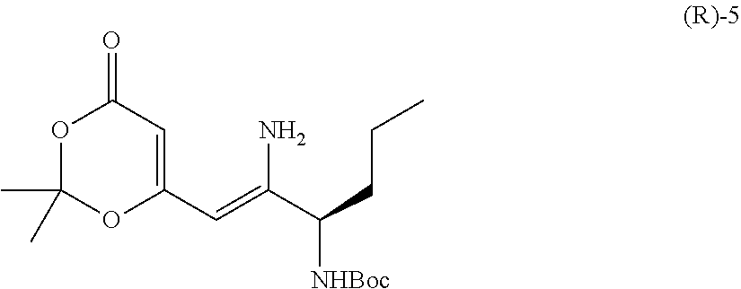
O1C(C)(C)OC(C=C(C(CCC)[NHBoc])N)=CC1=O
